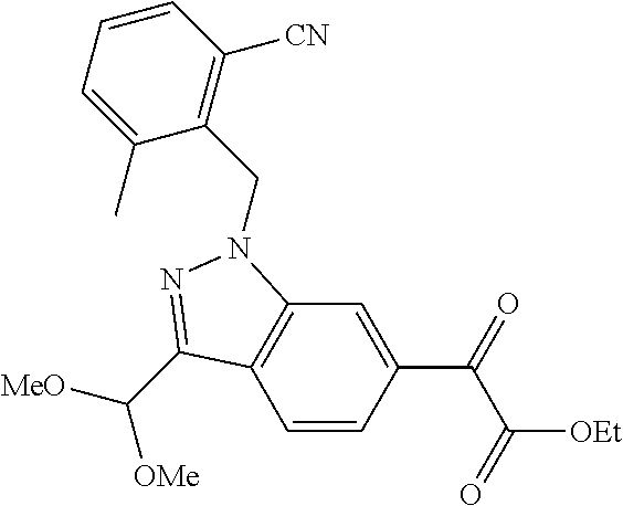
C1=CC(C(C(=O)[OEt])=O)=CC2=C1C(C([MeO])[OMe])=NN2CC1=C([CN])C=CC=C1C
